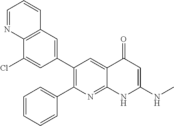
C12=C(C=C(C3=C(C4=CC=CC=C4)N=C4C(=C3)C(=O)C=C(NC)N4)C=C1Cl)C=CC=N2
